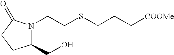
N1(CCSCCC[COOMe])C(CO)CCC1=O
